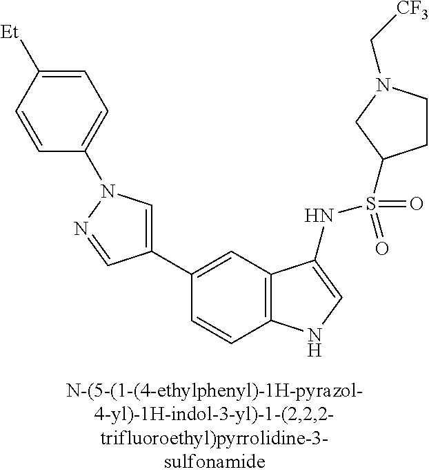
C1(C2=CN(C3=CC=C([Et])C=C3)N=C2)=CC2=C(C=C1)NC=C2NS(=O)(=O)C1CCN(C[CF3])C1
